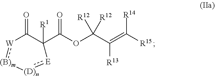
[W]1:[(B)m][(D)n]:[E]C(C(OC(C(=C([R14])[R15])[R13])([R12])[R12])=O)([R1])C1=O
